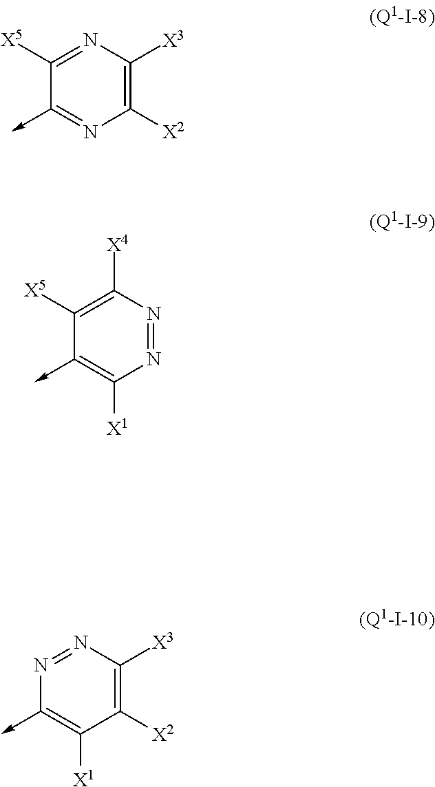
C1([X2])=C([X3])N=C([X5])C(->C)=N1.N1=NC([X4])=C([X5])C(->C)=C1[X1].C1([X2])=C([X3])N=NC(->C)=C1[X1]
